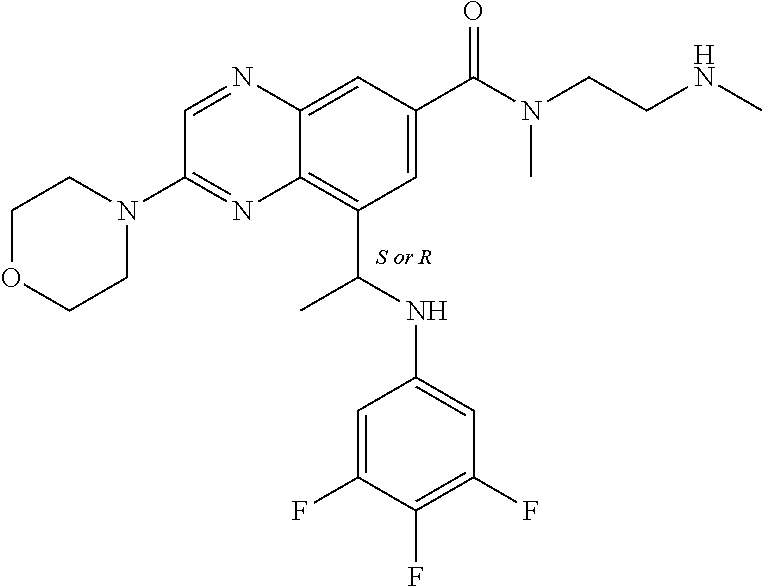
C1OCCN(C2=NC3=C(C(NC4=CC(F)=C(F)C(F)=C4)C)C=C(C(N(CCNC)C)=O)C=C3N=C2)C1.[S or R]
